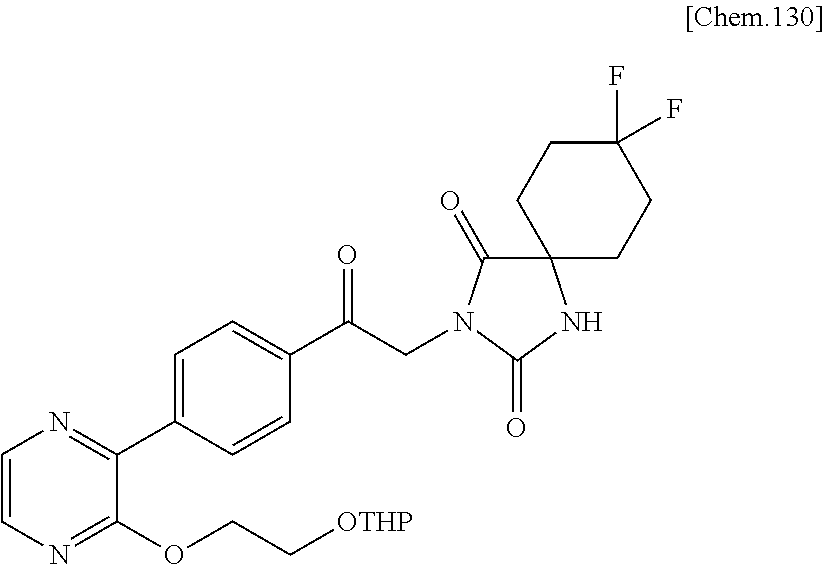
C1=C(C2=NC=CN=C2OCC[OTHP])C=CC(C(CN2C(=O)C3(CCC(F)(F)CC3)NC2=O)=O)=C1
